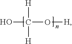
O(C(O)([H])[H])[H]
